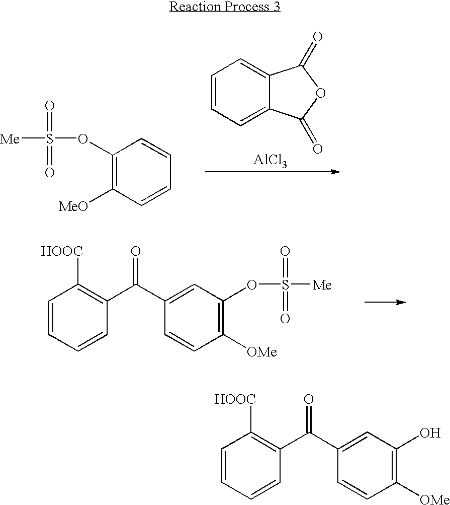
C1=CC=C2C(=C1)C(=O)OC2=O.[AlCl3].C1(OS([Me])(=O)=O)=C([MeO])C=CC=C1.C1=CC=CC(C(=O)C2=CC(OS([Me])(=O)=O)=C([OMe])C=C2)=C1[HOOC].C1=CC=CC(C(=O)C2=CC(O)=C([OMe])C=C2)=C1[HOOC]
